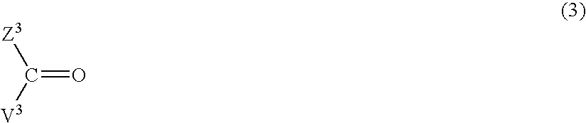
C(=O)([V3])[Z3]
